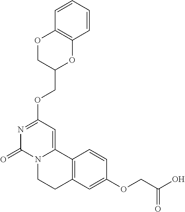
N1=C(OCC2OC3=C(OC2)C=CC=C3)C=C2N(C1=O)CCC1=C2C=CC(OCC(O)=O)=C1
